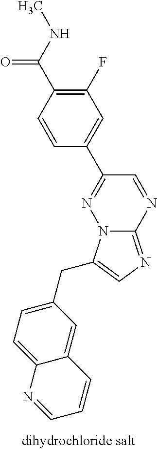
C1=CC(C(NC)=O)=C(F)C=C1C1=NN2C(=NC=C2CC2=CC=C3C(=C2)C=CC=N3)N=C1
